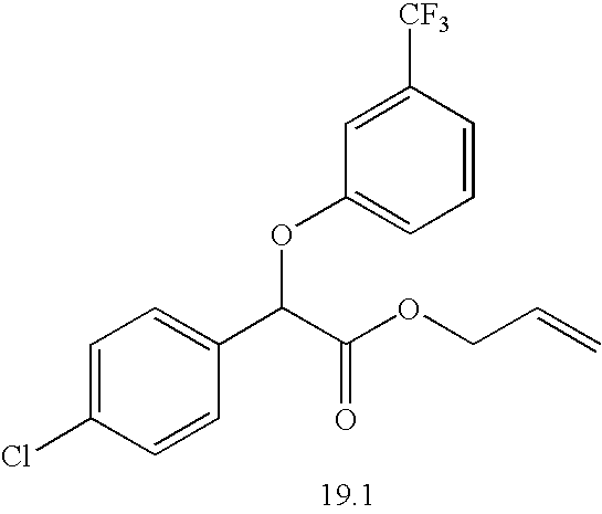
C1=C(Cl)C=CC(C(C(OCC=C)=O)OC2=CC=CC([CF3])=C2)=C1
